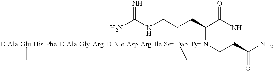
NC(NCCCC1[D-Ala-Glu-His-Phe-D-Ala-Gly-Arg-D-Nle-Asp-Arg-Ile-Ser-Dab-Tyr-N]2(CC(C(N)=O)NC1=O)CC2)=N
